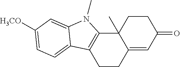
C1CC2=CC(=O)CCC2(C)C2=C1C1=CC=C([H3CO])C=C1N2C
